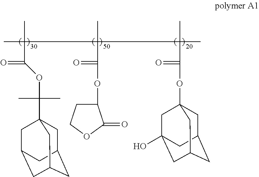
CC(C(=O)OC(C)(C)C12CC3CC(CC(C1)C3)C2)(C)C(C)(C(=O)OC1CCOC1=O)C(C)(C(=O)OC12CC3CC(CC(O)(C1)C3)C2)C
